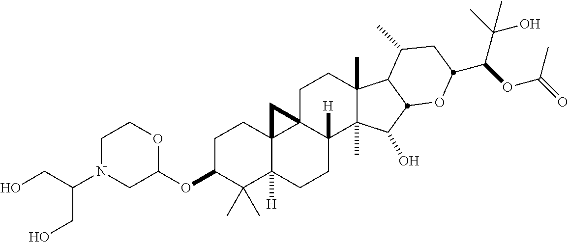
C1C(OC2OCCN(C(CO)CO)C2)C(C)(C)C2([H])C3(C1)C1(C([H])(CC2)C2(C)C(C)(CC1)C1C(C)CC(C(C(C)(O)C)OC(=O)C)OC1C2O)C3
